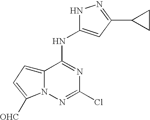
C12=CC=C([OHC])N1N=C(Cl)N=C2NC1=CC(C2CC2)=NN1
